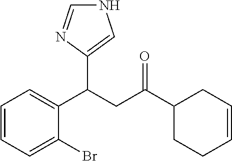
N1C=NC(C(CC(C2CCC=CC2)=O)C2=CC=CC=C2Br)=C1
